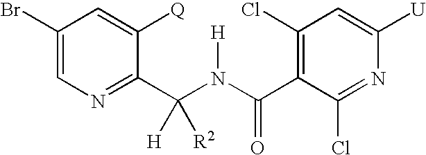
C1(C(N(C(C2=C(Cl)C=C([U])N=C2Cl)=O)[H])([R2])[H])=NC=C(Br)C=C1[Q]
